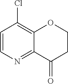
C1=CN=C2C(=C1Cl)OCCC2=O
